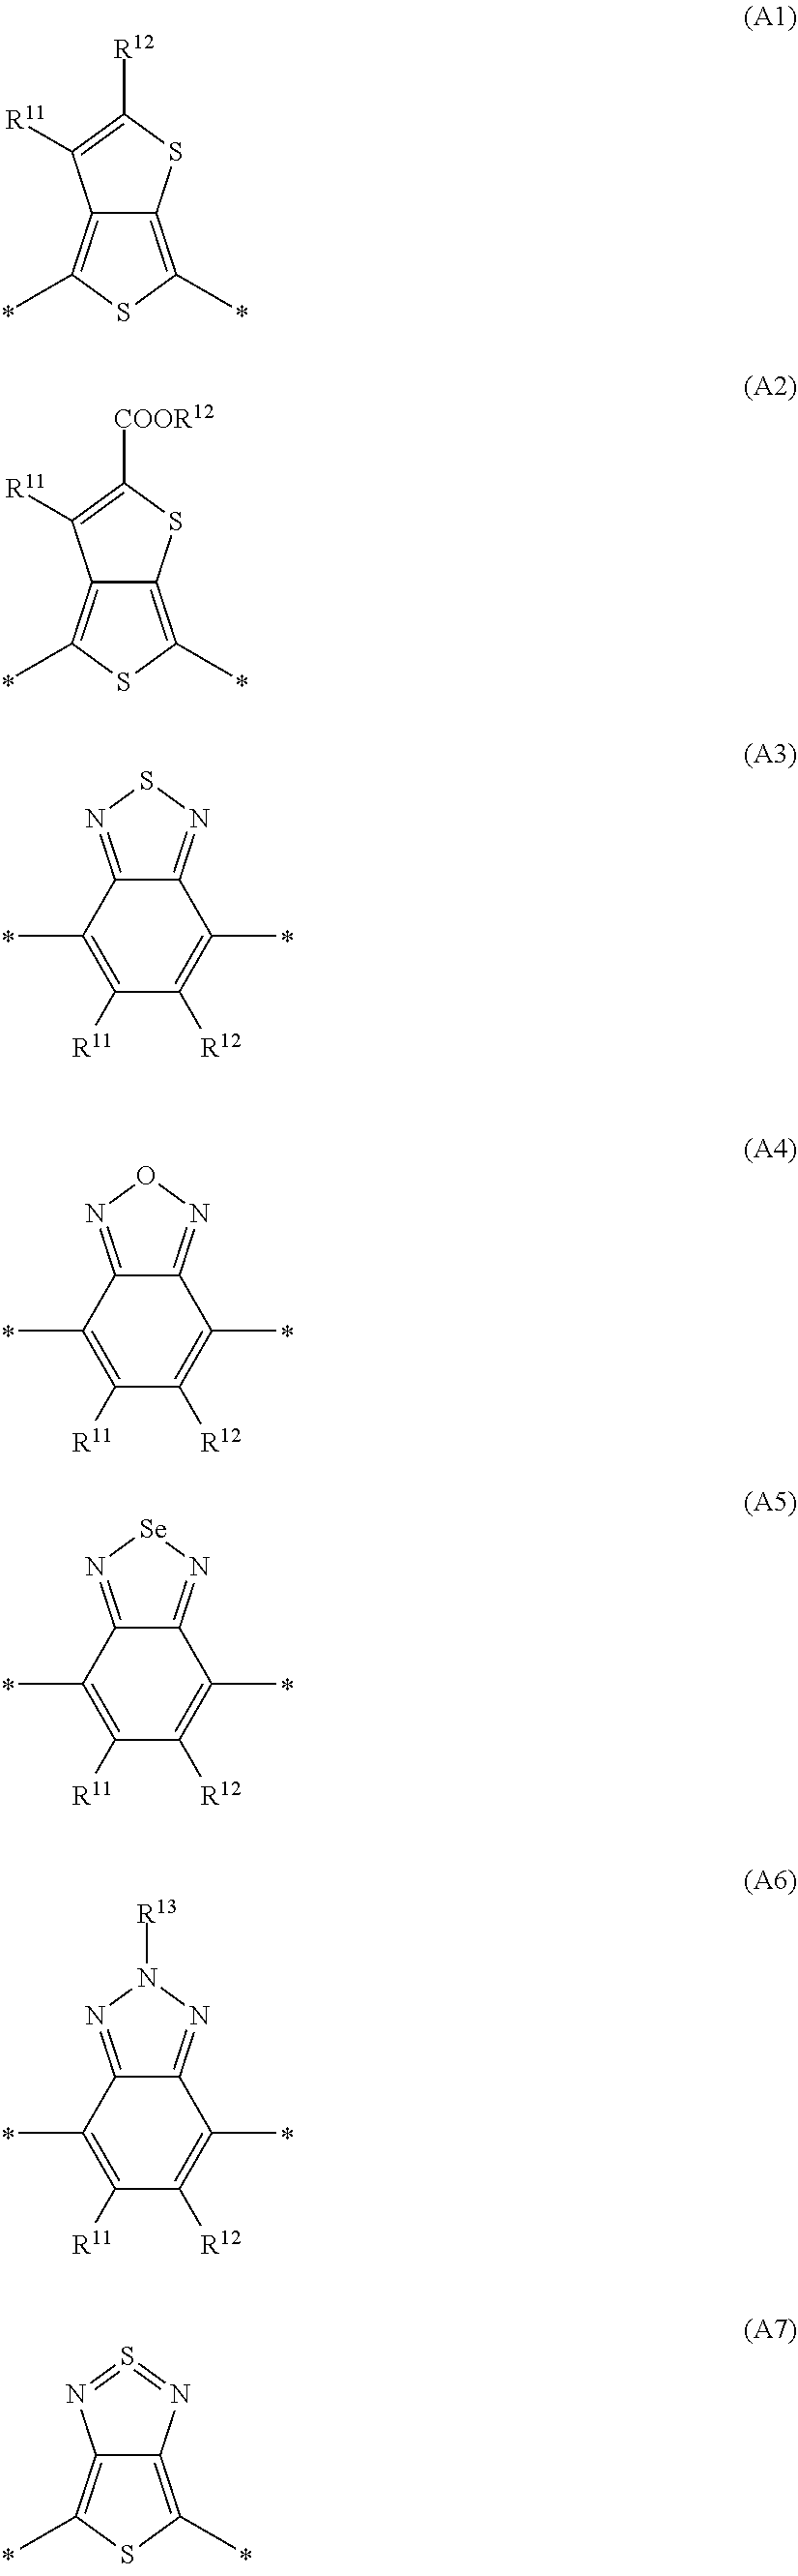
C12=C(C)SC(C)=C1SC([R12])=C2[R11].C12=C(C)SC(C)=C1SC([COOR12])=C2[R11].C12=NSN=C1C(C)=C([R11])C([R12])=C2C.C12=NON=C1C(C)=C([R11])C([R12])=C2C.C12=N[Se]N=C1C(C)=C([R11])C([R12])=C2C.C12=NN([R13])N=C1C(C)=C([R11])C([R12])=C2C.C12=C(C)SC(C)=C1N=S=N2
